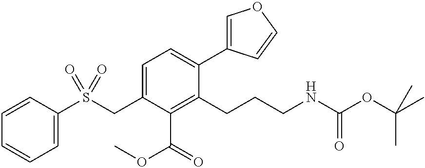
C1=CC(S(CC2=CC=C(C3=COC=C3)C(CCCNC(OC(C)(C)C)=O)=C2C(=O)OC)(=O)=O)=CC=C1
